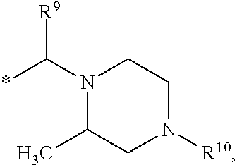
N1(C(*)[R9])C(C)CN([R10])CC1
